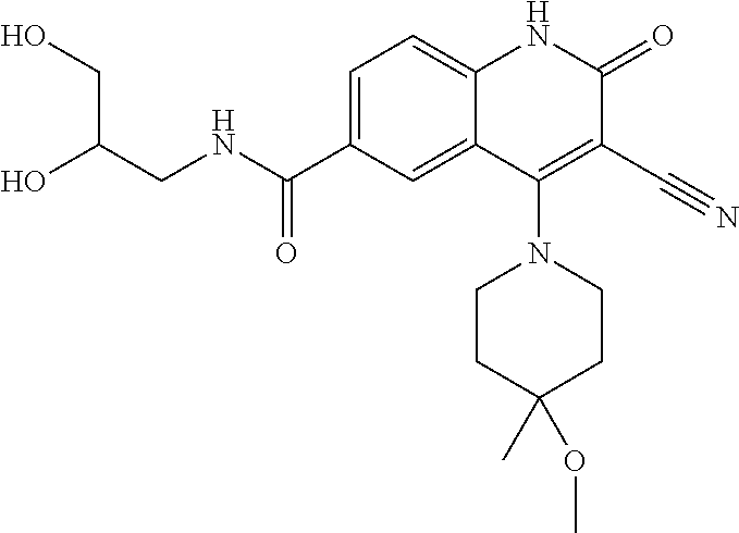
C1=C(C(NCC(O)CO)=O)C=C2C(=C1)NC(=O)C(C#N)=C2N1CCC(C)(OC)CC1
